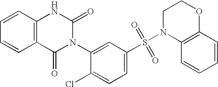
C1=CC2=C(C=C1)C(=O)N(C1=CC(S(N3CCOC4=C3C=CC=C4)(=O)=O)=CC=C1Cl)C(=O)N2
